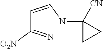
C1([CN])(NC=CC(=N)[O2N])CC1
